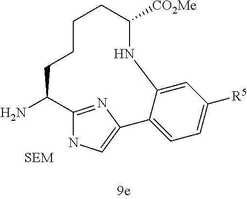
C1=C2C(=CC=C1[R5])C1=CNC(=N1)C(N)CCCCC([CO2Me])N2.[SEM]
